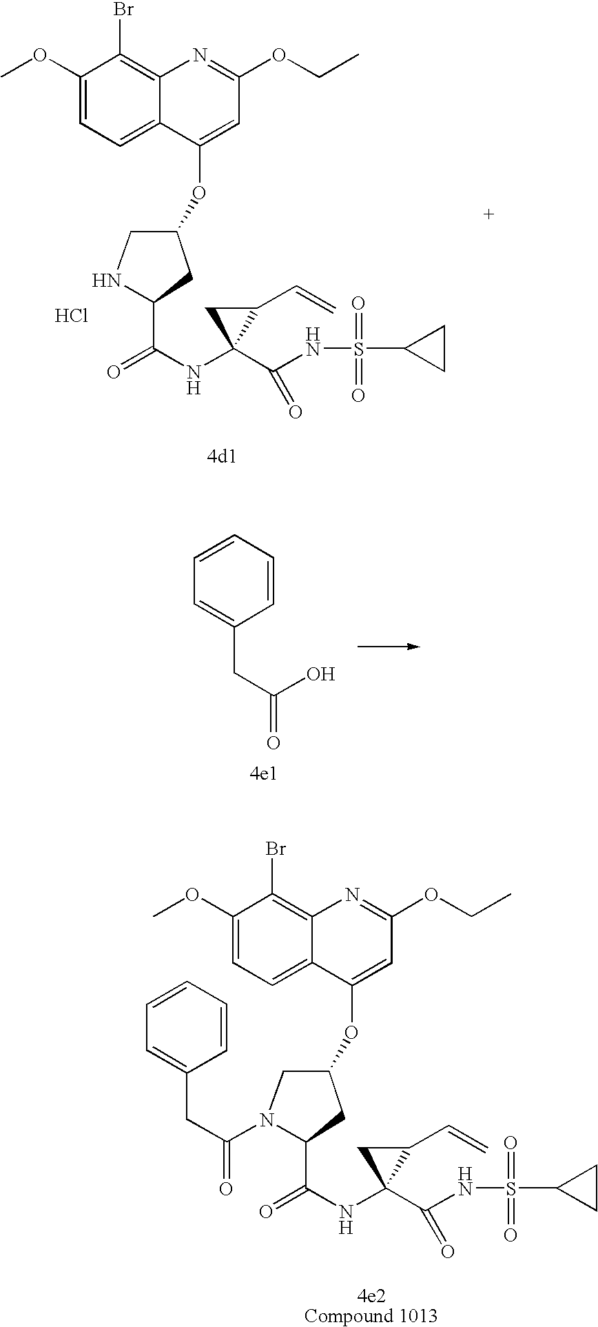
Cl.C(NS(=O)(=O)C1CC1)(=O)C1(NC(C2NCC(OC3=CC(OCC)=NC4=C(Br)C(OC)=CC=C43)C2)=O)C(C=C)C1.C1=C(CC(O)=O)C=CC=C1.C(NS(=O)(=O)C1CC1)(=O)C1(NC(C2N(C(CC3=CC=CC=C3)=O)CC(OC3=CC(OCC)=NC4=C(Br)C(OC)=CC=C43)C2)=O)C(C=C)C1
